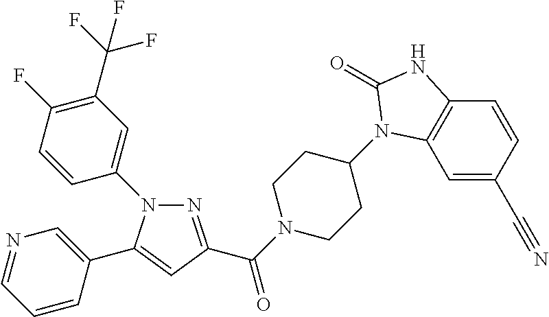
N1(C2=CC(C(F)(F)F)=C(F)C=C2)N=C(C(N2CCC(N3C4=C(C=CC(C#N)=C4)NC3=O)CC2)=O)C=C1C1=CN=CC=C1
